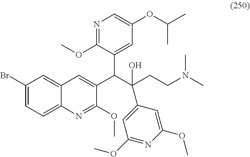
C1(Br)=CC=C2C(=C1)C=C(C(C(CCN(C)C)(C1=CC(OC)=NC(OC)=C1)O)C1=CC(OC(C)C)=CN=C1OC)C(OC)=N2
